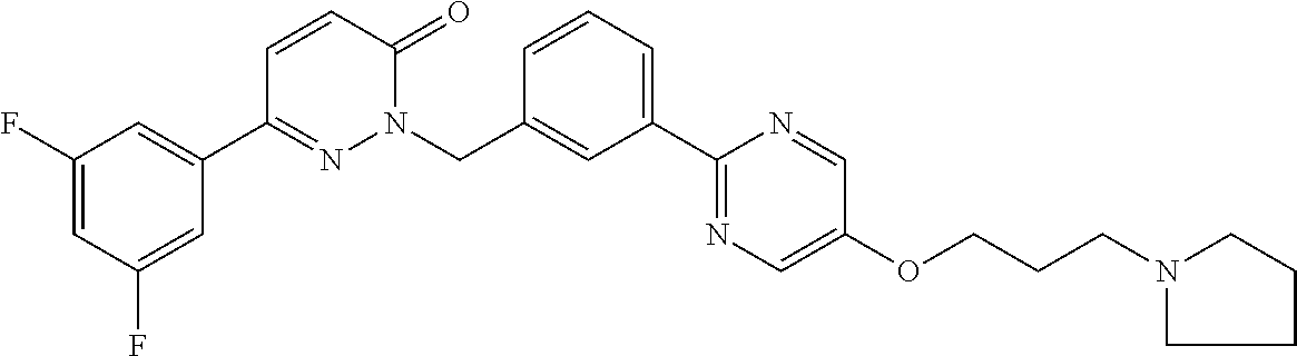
C1(F)=CC(F)=CC(C2=NN(CC3=CC(C4=NC=C(OCCCN5CCCC5)C=N4)=CC=C3)C(=O)C=C2)=C1
